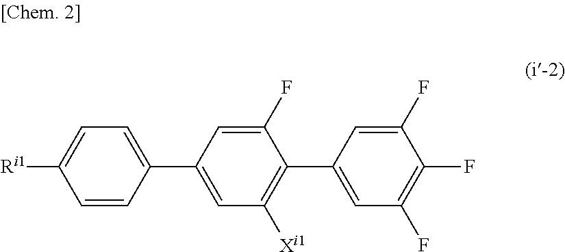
C1=C(C2=CC([Xi1])=C(C3=CC(F)=C(F)C(F)=C3)C(F)=C2)C=CC([Ri1])=C1
